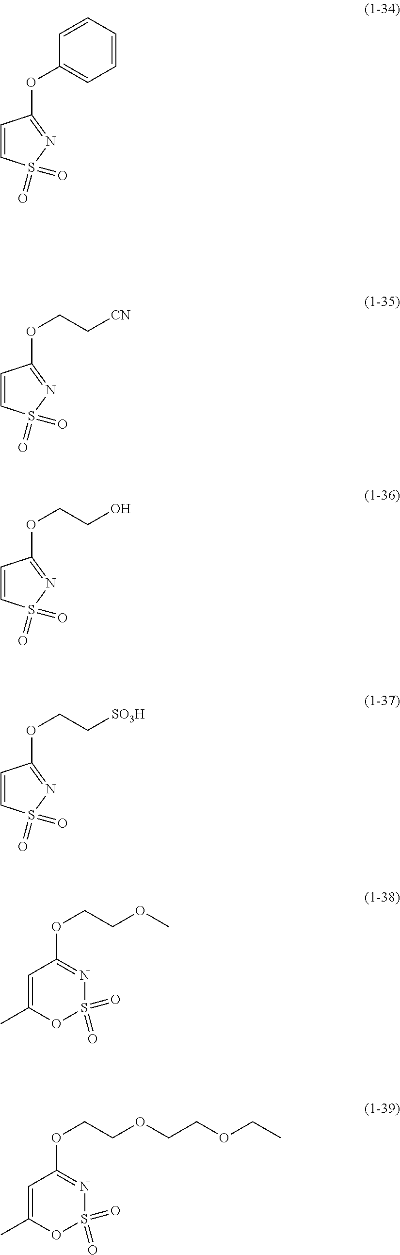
C1=CS(=O)(=O)N=C1OCC[CN].C1=CS(=O)(=O)N=C1OCCO.C1=CS(=O)(=O)N=C1OCC[SO3H].C1=CS(=O)(=O)N=C1OC1=CC=CC=C1.C1=C(C)OS(=O)(=O)N=C1OCCOC.C1=C(C)OS(=O)(=O)N=C1OCCOCCOCC
